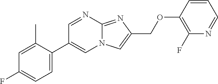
C1=C(C)C(C2=CN3C(=NC(COC4=C(F)N=CC=C4)=C3)N=C2)=CC=C1F
